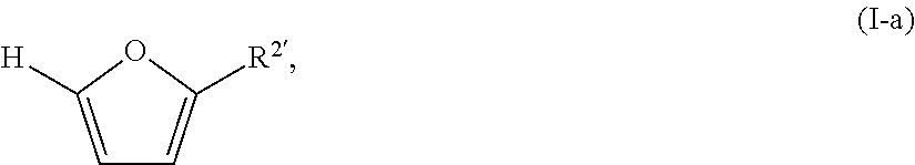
C1=C([H])OC([R2])=C1
